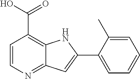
C1=CN=C2C(=C1C(O)=O)NC(C1=CC=CC=C1C)=C2
